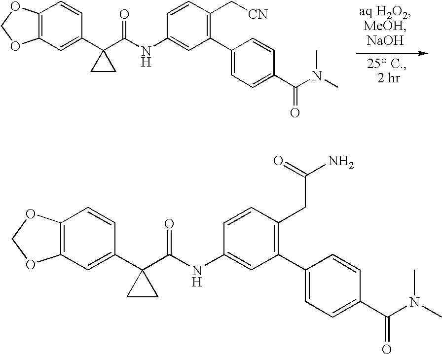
C12=C(OCO1)C=CC(C1(C(NC3=CC(C4=CC=C(C(N(C)C)=O)C=C4)=C(C[CN])C=C3)=O)CC1)=C2.C12=C(OCO1)C=CC(C1(C(NC3=CC(C4=CC=C(C(N(C)C)=O)C=C4)=C(CC(N)=O)C=C3)=O)CC1)=C2
